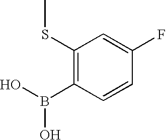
C1(SC)=C(B(O)O)C=CC(F)=C1
